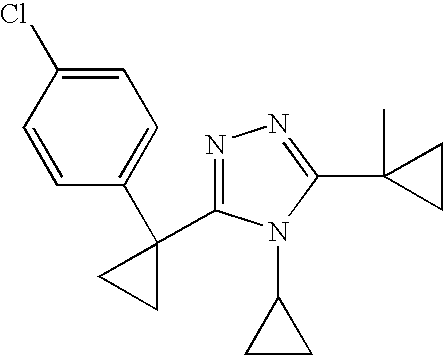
C1=C(Cl)C=CC(C2(C3=NN=C(C4(C)CC4)N3C3CC3)CC2)=C1
